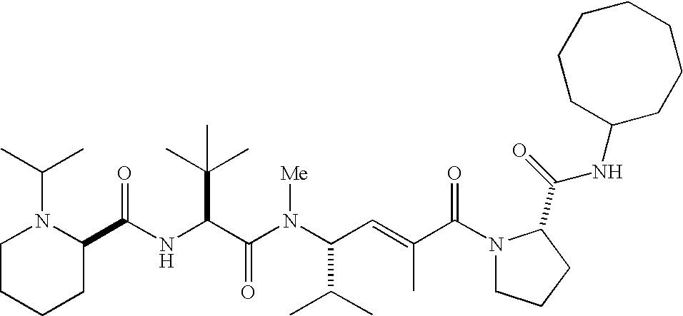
N(C(C(N(C(C(C)C)C=C(C)C(N1CCCC1C(=O)NC1CCCCCCC1)=O)[Me])=O)C(C)(C)C)C(C1N(C(C)C)CCCC1)=O
